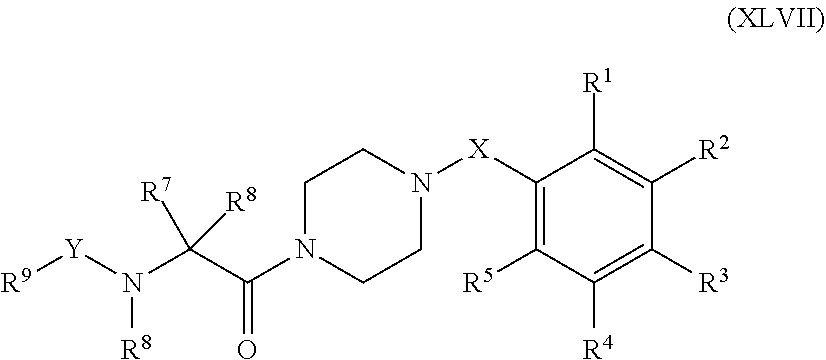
C1([X]N2CCN(C(C(N([Y][R9])[R8])([R7])[R8])=O)CC2)=C([R5])C([R4])=C([R3])C([R2])=C1[R1]
